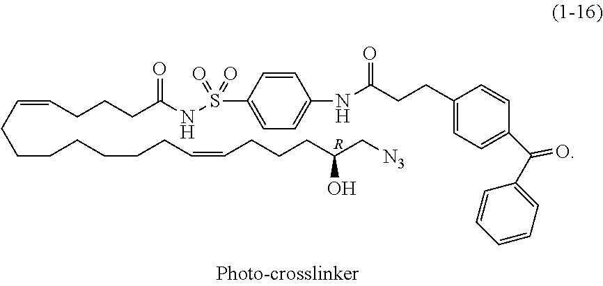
[R].C(CCCCCC=CCCCC(C[N3])O)CC=CCCCC(NS(=O)(=O)C1=CC=C(NC(CCC2=CC=C(C(C3=CC=CC=C3)=O)C=C2)=O)C=C1)=O
